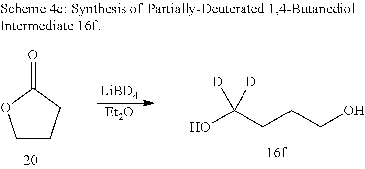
[LiBD4].[Et2O].OC([D])(CCCO)[D].C1CCC(=O)O1
